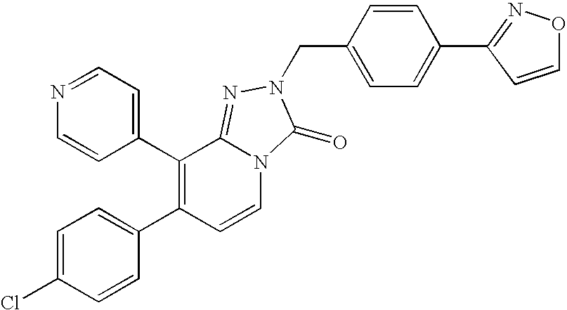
C1=CC(C2=C(C3=CC=C(Cl)C=C3)C=CN3C2=NN(CC2=CC=C(C4=NOC=C4)C=C2)C3=O)=CC=N1
